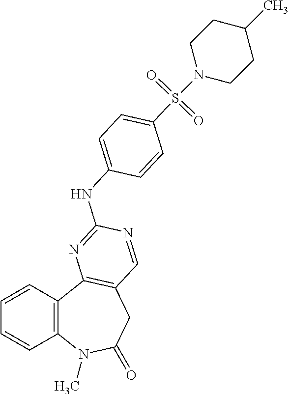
C1=CC2=C(C=C1)N(C)C(=O)CC1=C2N=C(NC2=CC=C(S(=O)(=O)N3CCC(C)CC3)C=C2)N=C1
